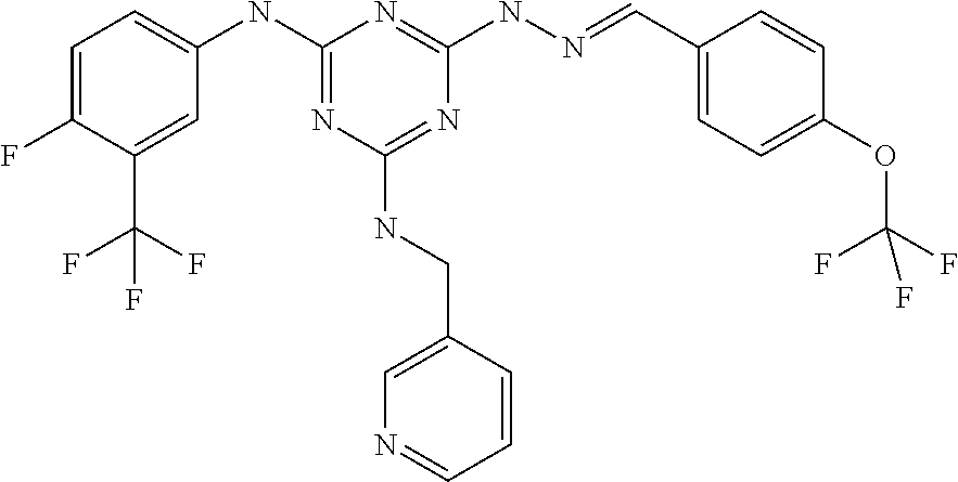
C1=C(C(F)(F)F)C(F)=CC=C1NC1=NC(NCC2=CN=CC=C2)=NC(NN=CC2=CC=C(OC(F)(F)F)C=C2)=N1
